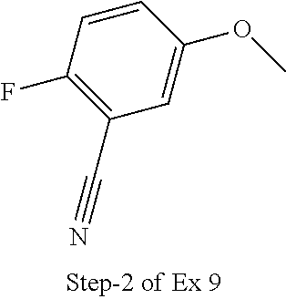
C1=CC(F)=C(C#N)C=C1OC
